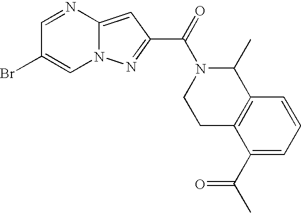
N1=CC(Br)=CN2C1=CC(C(=O)N1CCC3=C(C1C)C=CC=C3C(C)=O)=N2
